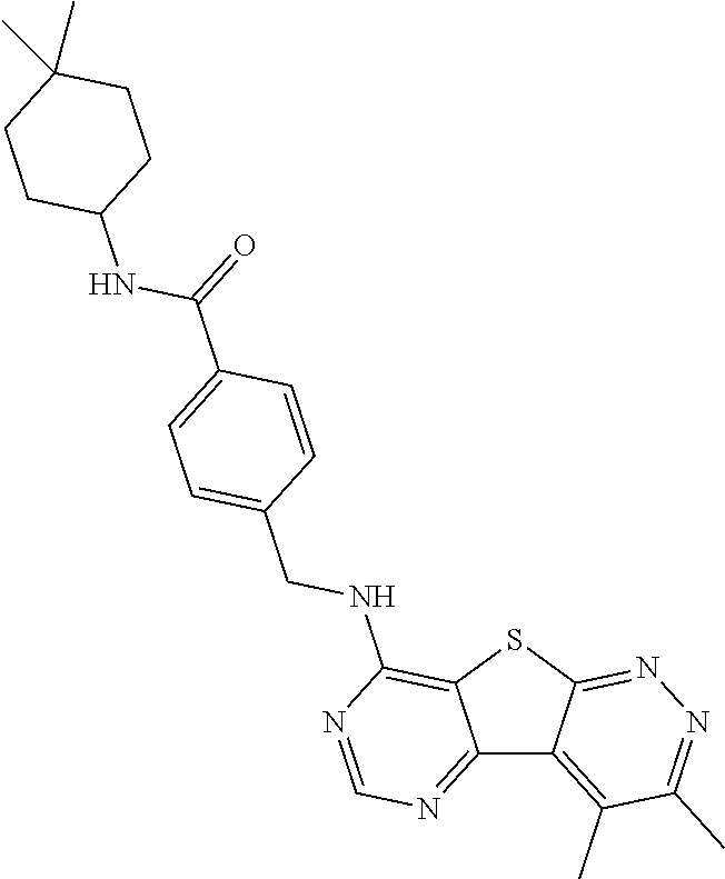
C12=NC=NC(NCC3=CC=C(C(NC4CCC(C)(C)CC4)=O)C=C3)=C1SC1=NN=C(C)C(C)=C21
